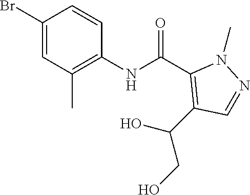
N(C(C1=C(C(O)CO)C=NN1C)=O)C1=C(C)C=C(Br)C=C1
